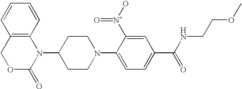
C1OC(=O)N(C2CCN(C3=CC=C(C(NCCOC)=O)C=C3[N+](O)=O)CC2)C2=C1C=CC=C2
